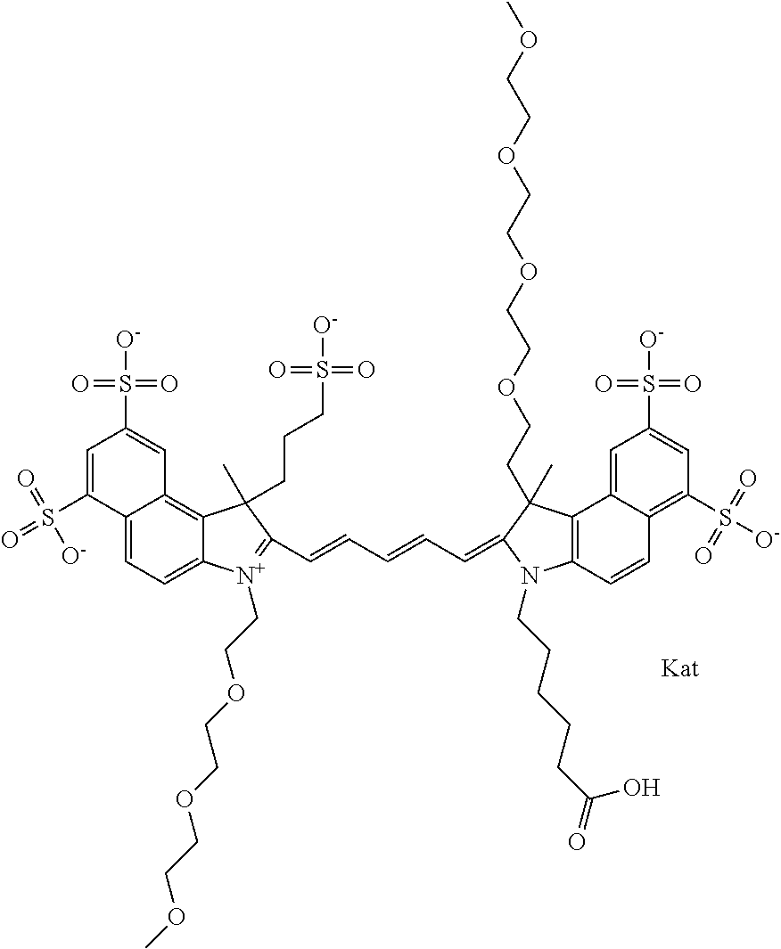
[Kat].C12=CC=C3C(=C1C=C(S(=O)(=O)[O-])C=C2S(=O)(=O)[O-])C(C)(CCCS(=O)(=O)[O-])C(C=CC=CC=C1N(CCCCCC(=O)O)C2=C(C4=CC(S(=O)(=O)[O-])=CC(S([O-])(=O)=O)=C4C=C2)C1(C)CCOCCOCCOCCOC)=[N+]3CCOCCOCCOC
